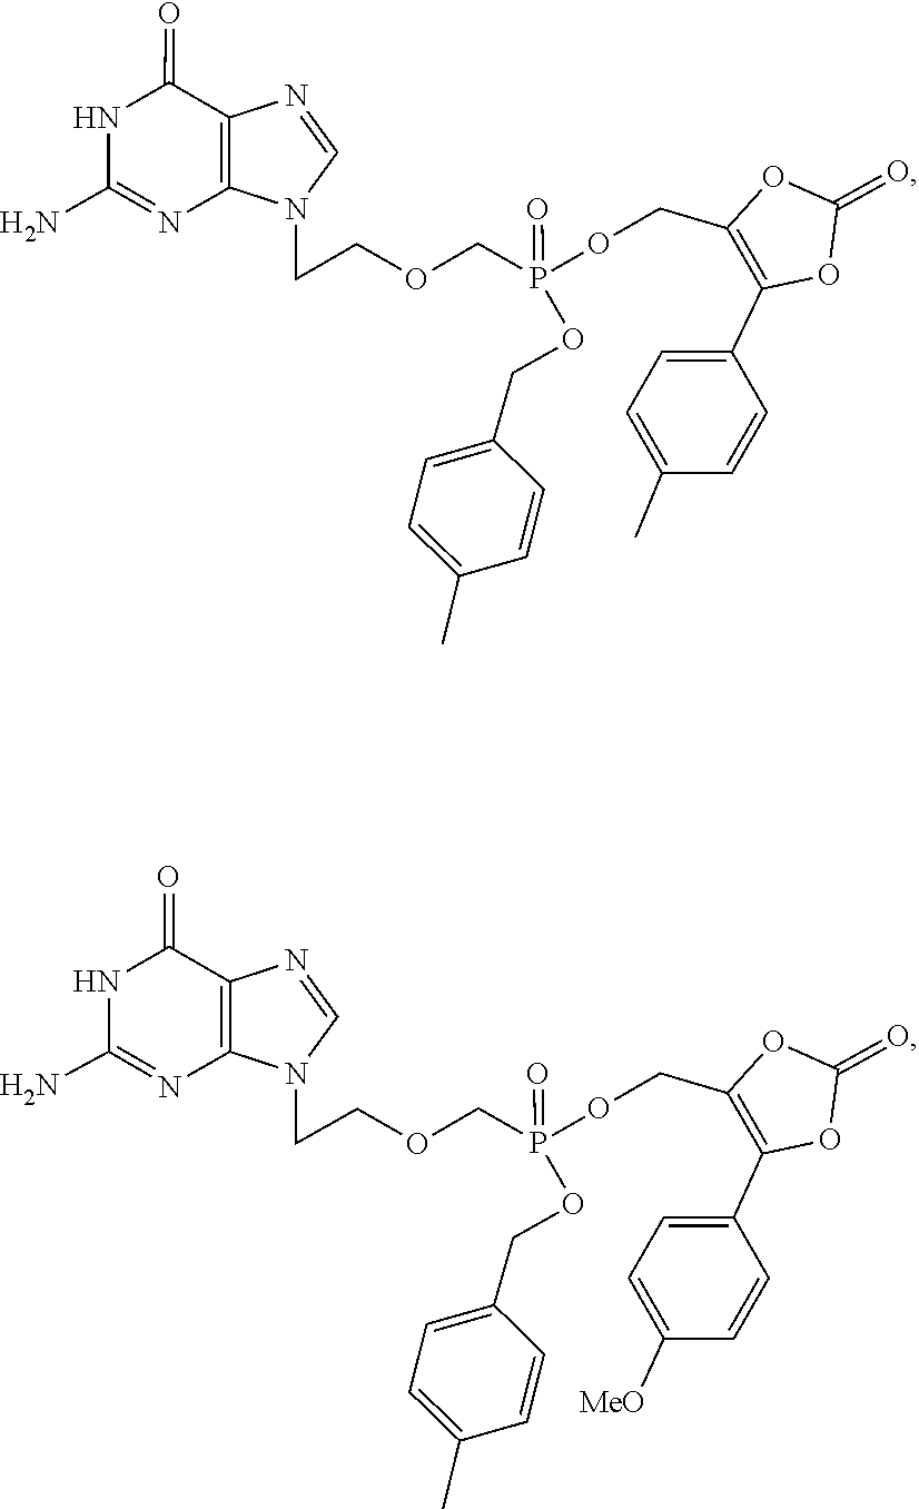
C1=NC2=C(N1CCOCP(OCC1=C(C3=CC=C(C)C=C3)OC(=O)O1)(OCC1=CC=C(C)C=C1)=O)N=C(N)NC2=O.N1=CN(CCOCP(OCC2=C(C3=CC=C([MeO])C=C3)OC(=O)O2)(OCC2=CC=C(C)C=C2)=O)C2=C1C(=O)NC(N)=N2
